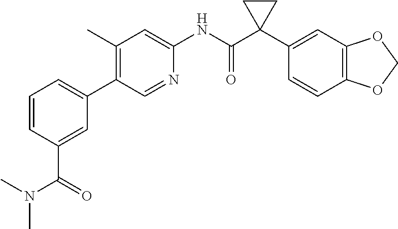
C1(C)=C(C2=CC=CC(C(N(C)C)=O)=C2)C=NC(NC(C2(C3=CC4=C(C=C3)OCO4)CC2)=O)=C1
